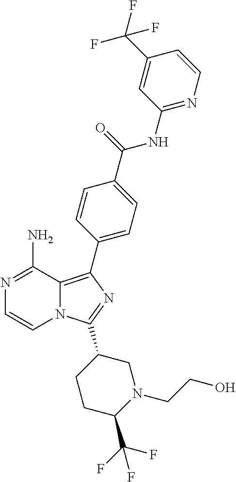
N12C(=C(C3=CC=C(C(=O)NC4=NC=CC(C(F)(F)F)=C4)C=C3)N=C1C1CCC(C(F)(F)F)N(CCO)C1)C(N)=NC=C2
